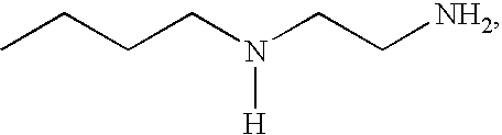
CCCCN([H])CC[NH2]
